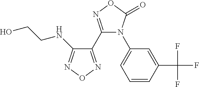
C1(C2=NOC(=O)N2C2=CC=CC(C(F)(F)F)=C2)=NON=C1NCCO
